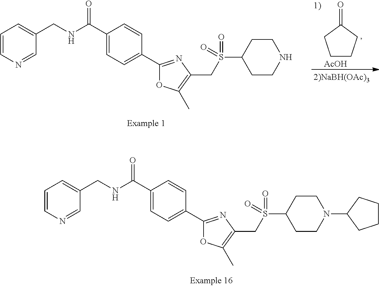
C1CCC(=O)C1.[AcOH].C1=CN=CC(CNC(C2=CC=C(C3=NC(CS(C4CCNCC4)(=O)=O)=C(C)O3)C=C2)=O)=C1.C1=CN=CC(CNC(C2=CC=C(C3=NC(CS(C4CCN(C5CCCC5)CC4)(=O)=O)=C(C)O3)C=C2)=O)=C1
